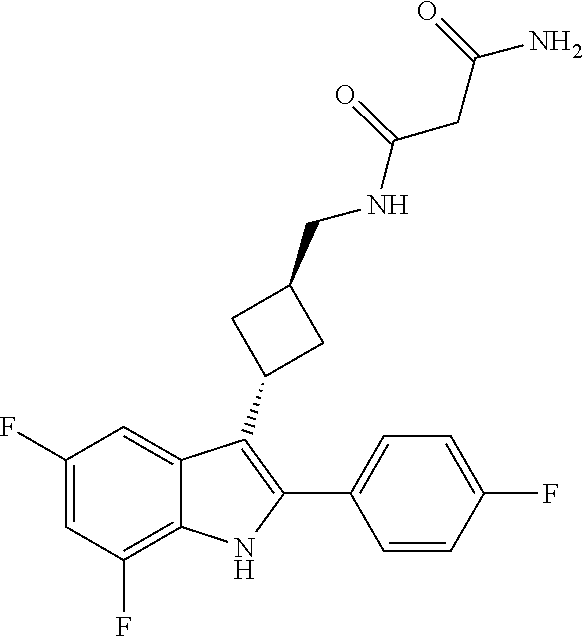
C12=C(F)C=C(F)C=C1C(C1CC(CNC(=O)CC(=O)N)C1)=C(C1=CC=C(F)C=C1)N2
